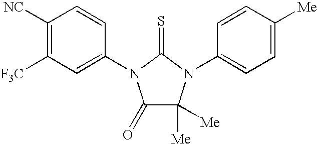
C1([NC])=C([F3C])C=C(N2C(=O)C([Me])([Me])N(C3=CC=C([Me])C=C3)C2=S)C=C1
